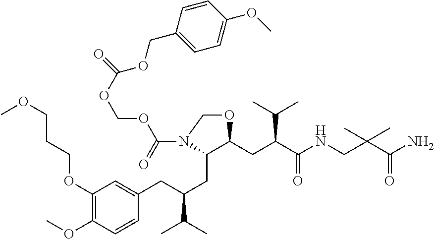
C1(OCCCOC)=C(OC)C=CC(CC(CC2C(CC(C(NCC(C(N)=O)(C)C)=O)C(C)C)OCN2C(OCOC(=O)OCC2=CC=C(OC)C=C2)=O)C(C)C)=C1
